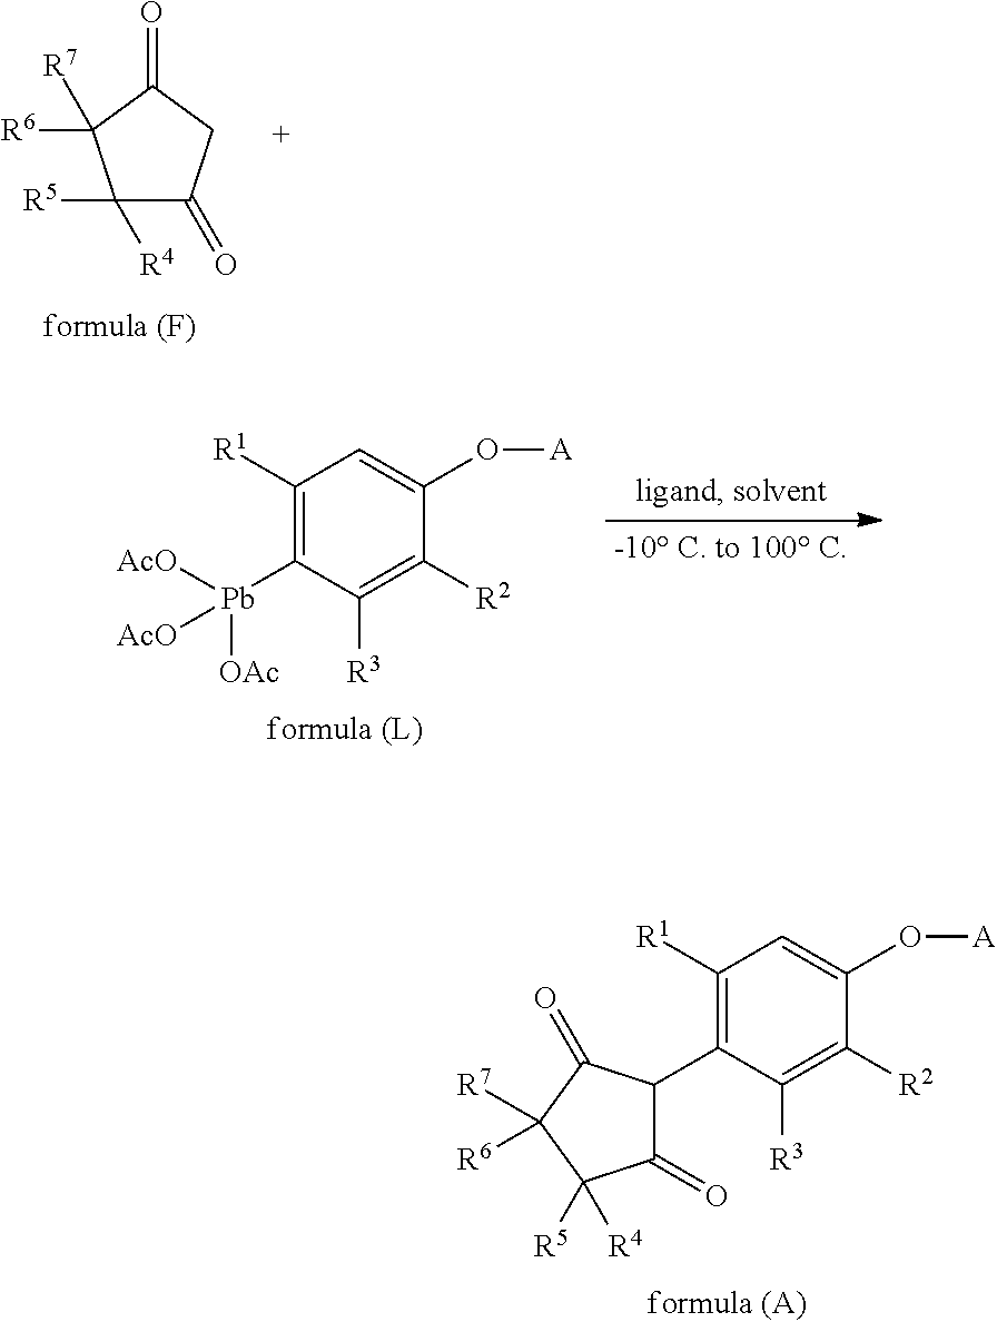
C1([R5])([R4])C(=O)CC(=O)C1([R6])[R7].C1([R1])=C(C2C(=O)C([R5])([R4])C([R7])([R6])C2=O)C([R3])=C([R2])C(O[A])=C1.C1([R1])=C([Pb]([AcO])([OAc])[AcO])C([R3])=C([R2])C(O[A])=C1
